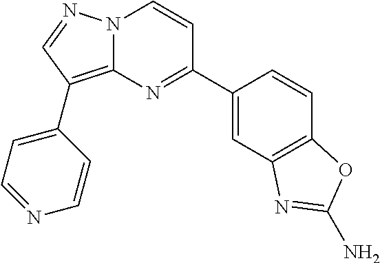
C1(C2=NC3=C(C4=CC=NC=C4)C=NN3C=C2)=CC2=C(C=C1)OC(N)=N2
